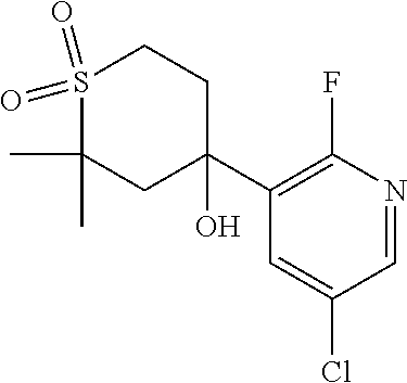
S1(=O)(=O)C(C)(C)CC(O)(C2=C(F)N=CC(Cl)=C2)CC1
